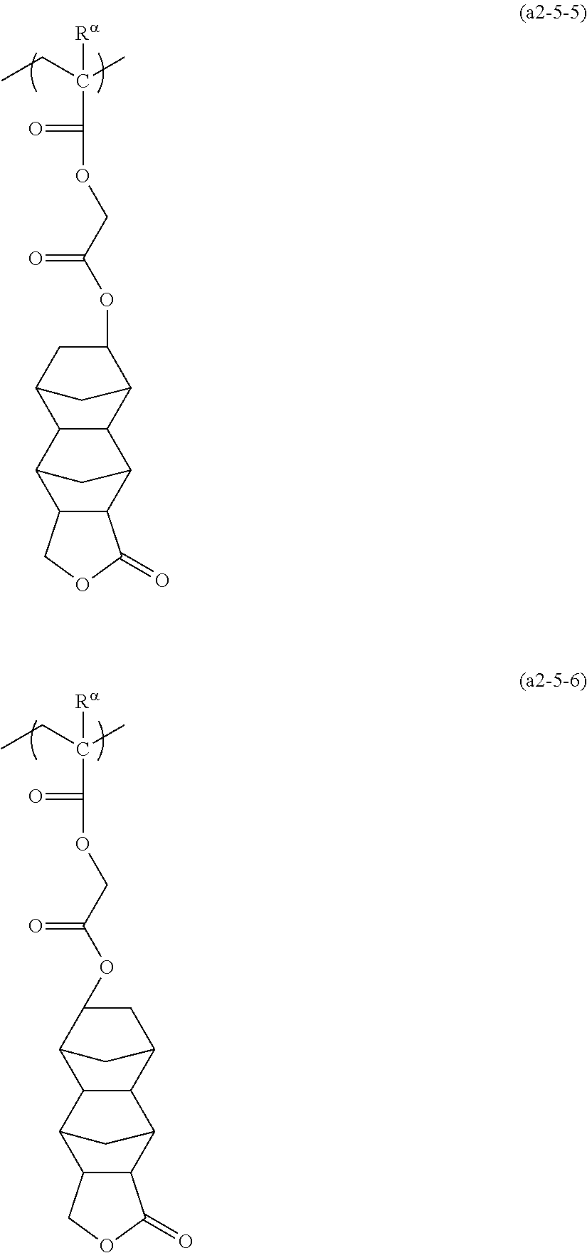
CCC(C)(C(OCC(=O)OC1C2CC(C3C2C2C4C(C3C2)COC4=O)C1)=O)[Ra].CCC(C)(C(OCC(=O)OC1CC2CC1C1C2C2C3C(C1C2)COC3=O)=O)[Ra]
